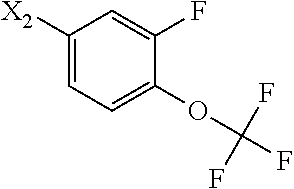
C1([X2])=CC=C(OC(F)(F)F)C(F)=C1
